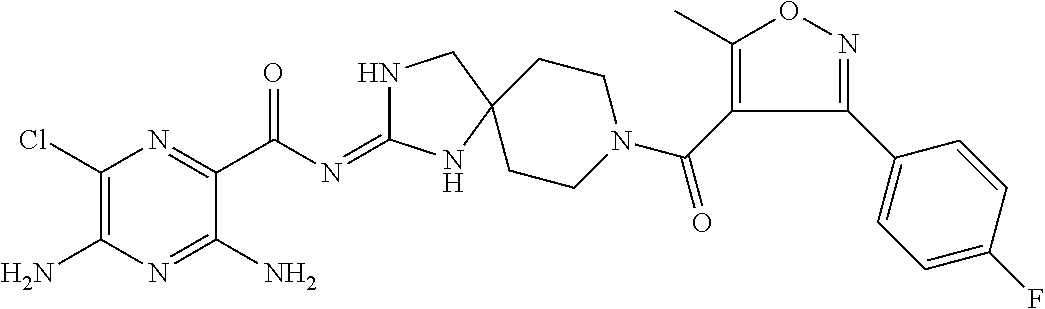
C1(Cl)=C(N)N=C(N)C(C(=O)N=C2NCC3(N2)CCN(C(=O)C2=C(C)ON=C2C2=CC=C(F)C=C2)CC3)=N1
